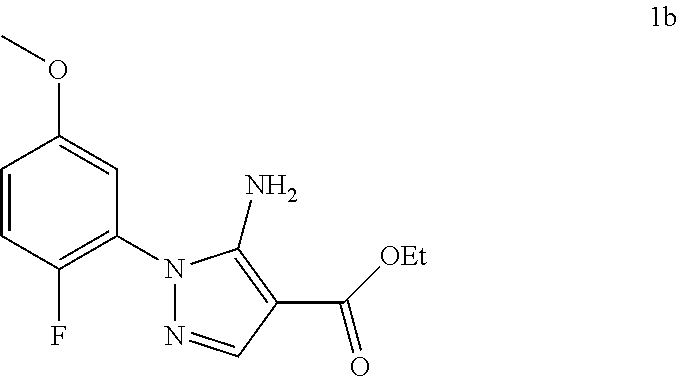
C1(N2N=CC(C([OEt])=O)=C2N)=C(F)C=CC(OC)=C1
